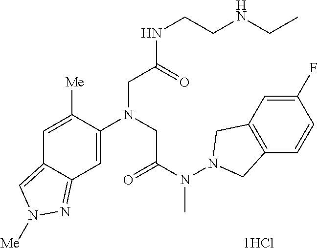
C1=C([Me])C(N(CC(N(N2CC3=C(C2)C=C(F)C=C3)C)=O)CC(NCCNCC)=O)=CC2=NN([Me])C=C12
